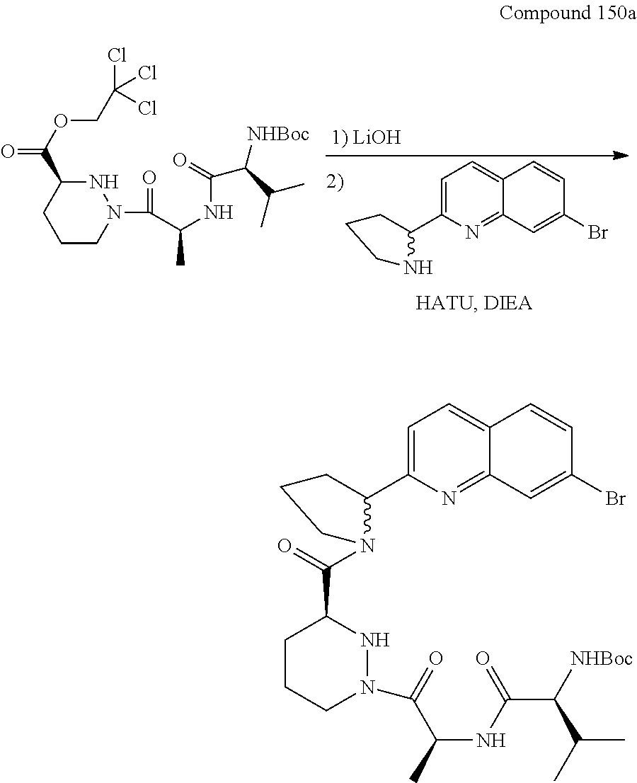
C12=CC=C(C3N(C(C4CCCN(C(C(NC(=O)C([NHBoc])C(C)C)C)=O)N4)=O)CCC3)N=C1C=C(Br)C=C2.C12=CC=C(C3NCCC3)N=C1C=C(Br)C=C2.C1CN(C(=O)C(C)NC(=O)C([NHBoc])C(C)C)NC(C(OCC(Cl)(Cl)Cl)=O)C1
